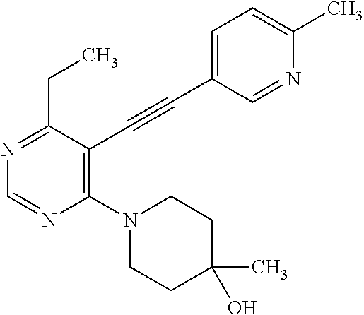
N1=C(CC)C(C#CC2=CC=C(C)N=C2)=C(N2CCC(C)(O)CC2)N=C1
